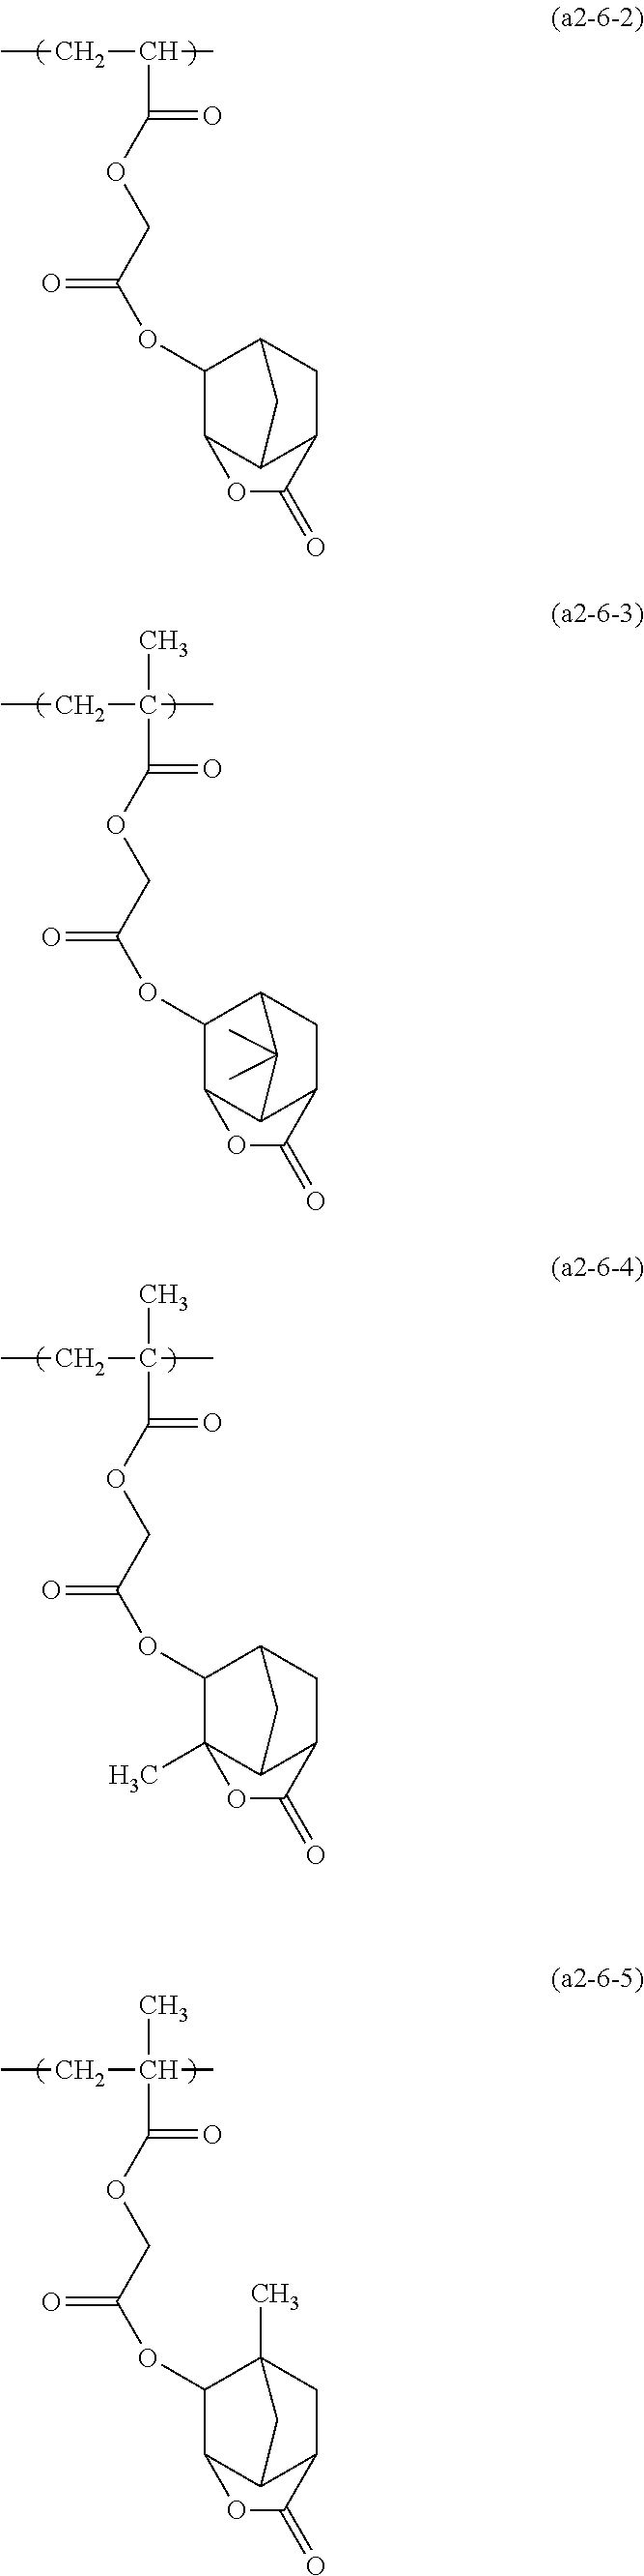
CCC(C)C(OCC(OC1C2C3C(CC1C3)C(=O)O2)=O)=O.CCC(C)(C)C(OCC(OC1C2C3C(CC1C3(C)C)C(=O)O2)=O)=O.CCC(C)(C)C(OCC(OC1C2(C)C3C(CC1C3)C(=O)O2)=O)=O.CCC(C)(C)C(OCC(OC1C2C3C(CC1(C)C3)C(=O)O2)=O)=O
